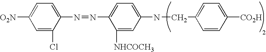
C1=C(Cl)C(N=NC2=CC=C(NCC3=CC=C([CO2H])C=C3)C=C2[NHCOCH3])=CC=C1[O2N]
